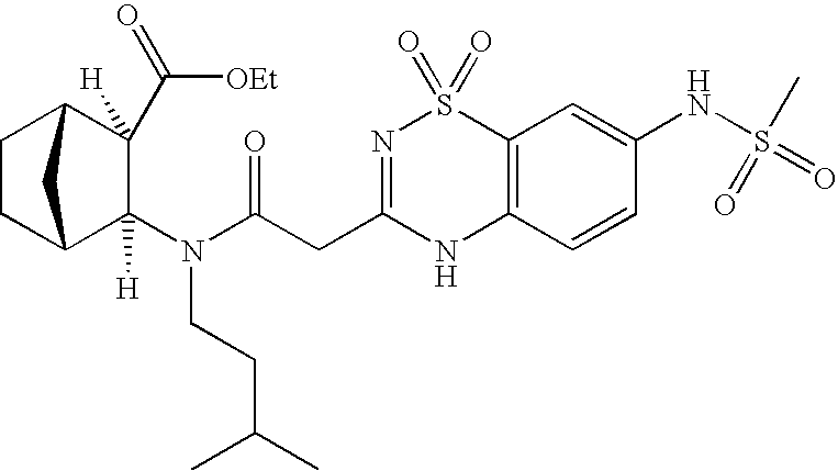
C1CC2C(N(CCC(C)C)C(CC3=NS(=O)(=O)C4=C(N3)C=CC(NS(=O)(C)=O)=C4)=O)([H])C([H])(C([OEt])=O)C1C2
